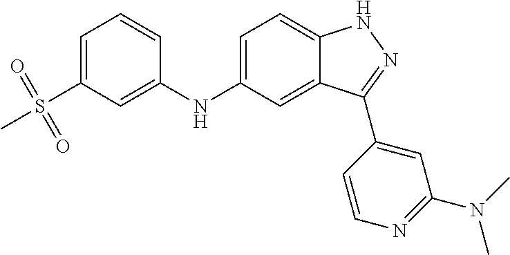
C1=C(NC2=CC(S(C)(=O)=O)=CC=C2)C=C2C(=C1)NN=C2C1=CC(N(C)C)=NC=C1
